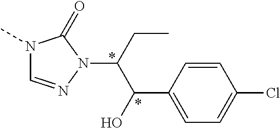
N1(C)C=NN(C(CC)C(O)C2=CC=C(Cl)C=C2)C1=O
